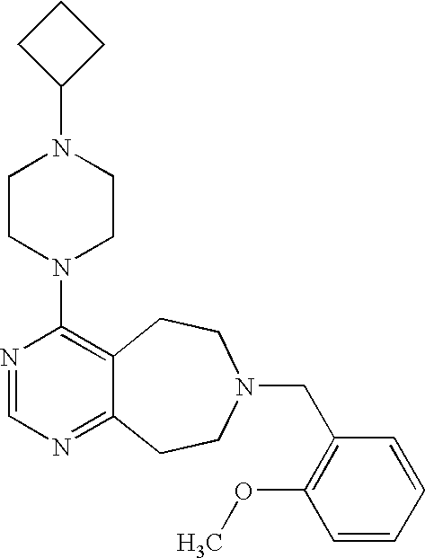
C1CC(N2CCN(C3=C4C(=NC=N3)CCN(CC3=C(OC)C=CC=C3)CC4)CC2)C1
